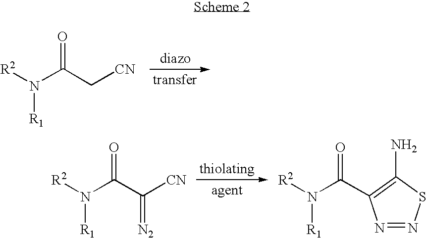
[R2]N(C(C[CN])=O)[R1].[R2]N(C(C([CN])=[N2])=O)[R1].[R2]N(C(=O)C1=C(N)SN=N1)[R1]
